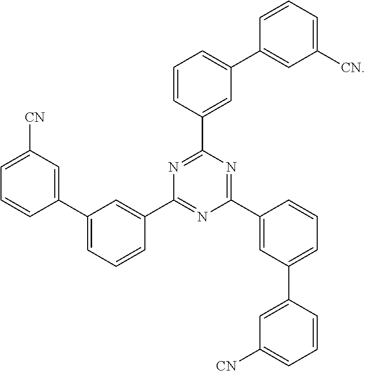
C1(C2=CC(C3=CC([CN])=CC=C3)=CC=C2)=NC(C2=CC(C3=CC([CN])=CC=C3)=CC=C2)=NC(C2=CC(C3=CC([CN])=CC=C3)=CC=C2)=N1
